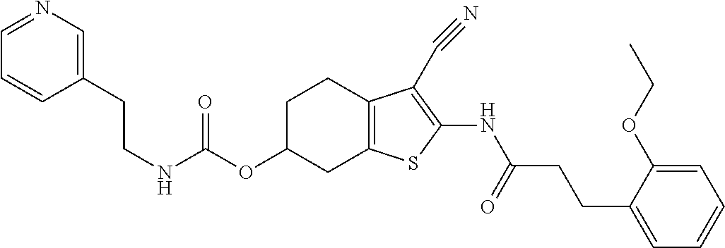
N(C(OC1CC2=C(CC1)C(C#N)=C(NC(CCC1=CC=CC=C1OCC)=O)S2)=O)CCC1=CN=CC=C1
